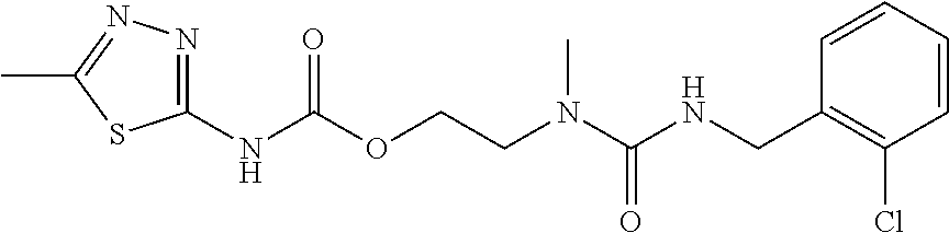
C1=CC(CNC(N(CCOC(NC2=NN=C(C)S2)=O)C)=O)=C(Cl)C=C1
